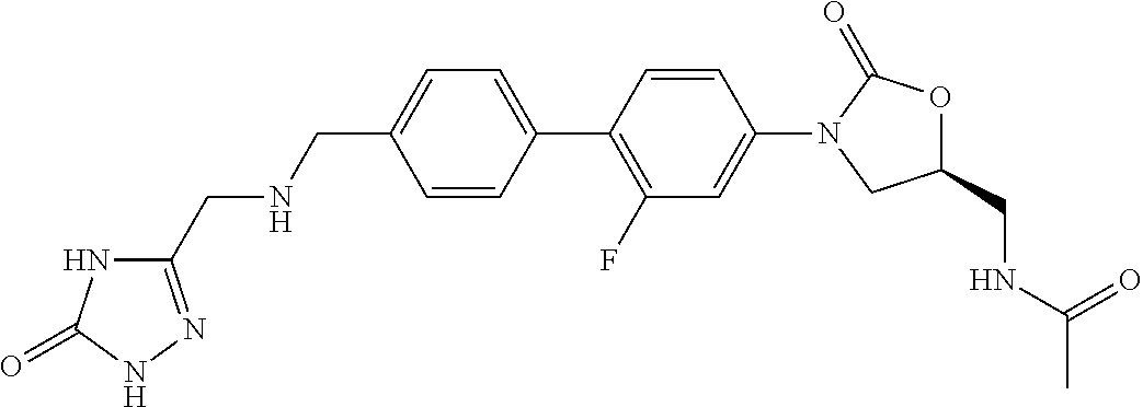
C1(CNCC2=NNC(=O)N2)=CC=C(C2=C(F)C=C(N3CC(CNC(C)=O)OC3=O)C=C2)C=C1
